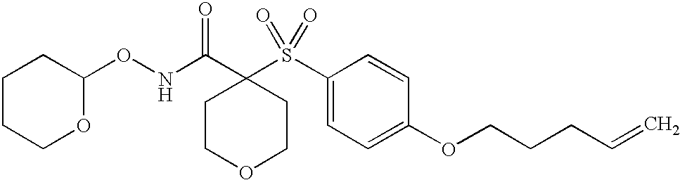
C1(ONC(C2(S(C3=CC=C(OCCCC=C)C=C3)(=O)=O)CCOCC2)=O)CCCCO1
